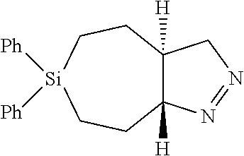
C1C[Si]([Ph])([Ph])CCC2([H])C1([H])CN=N2
